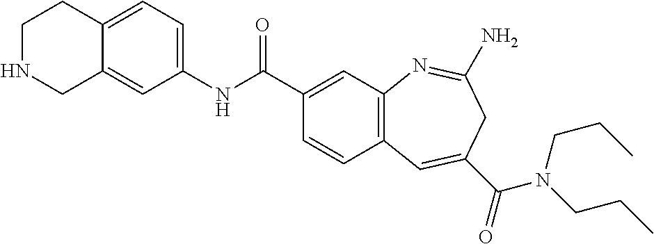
C1=C2C(=CC(NC(C3=CC4=C(C=C3)C=C(C(=O)N(CCC)CCC)CC(N)=N4)=O)=C1)CNCC2
